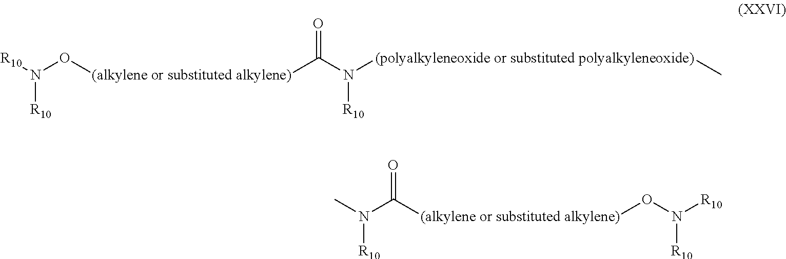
[R10]N(O[(alkylene or substituted alkylene)]C(N([R10])[(polyalkyleneoxide or substituted polyalkyleneoxide)]C)=O)[R10].CN([R10])C(=O)[(alkylene or substituted alkylene)]ON([R10])[R10]
